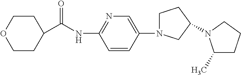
C1(N2CCC(N3C(C)CCC3)C2)=CN=C(NC(=O)C2CCOCC2)C=C1
